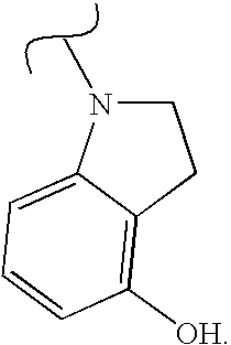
C12=CC=CC([OH])=C1CCN2C
